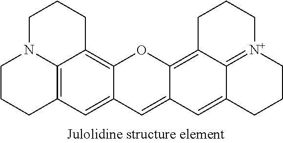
C1N2C3=C(CCC2)C=C2C(=C3CC1)OC1=C3C4=[N+](CCCC4=CC1=C2)CCC3
